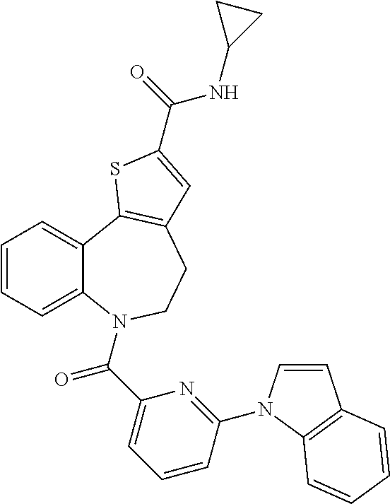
C1=CC=C2C(=C1)C1=C(CCN2C(C2=CC=CC(N3C=CC4=C3C=CC=C4)=N2)=O)C=C(C(NC2CC2)=O)S1
